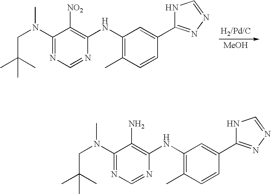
[MeOH].C1(NC2=C([NO2])C(N(CC(C)(C)C)C)=NC=N2)=C(C)C=CC(C2=NN=CN2)=C1.C1(NC2=C(N)C(N(CC(C)(C)C)C)=NC=N2)=C(C)C=CC(C2=NN=CN2)=C1
